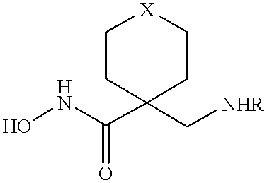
ONC(C1(C[NHR])CC[X]CC1)=O
